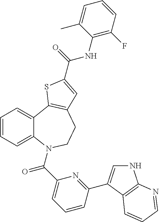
C1=CC=C2C(=C1)C1=C(CCN2C(C2=CC=CC(C3=CNC4=C3C=CC=N4)=N2)=O)C=C(C(=O)NC2=C(F)C=CC=C2C)S1
